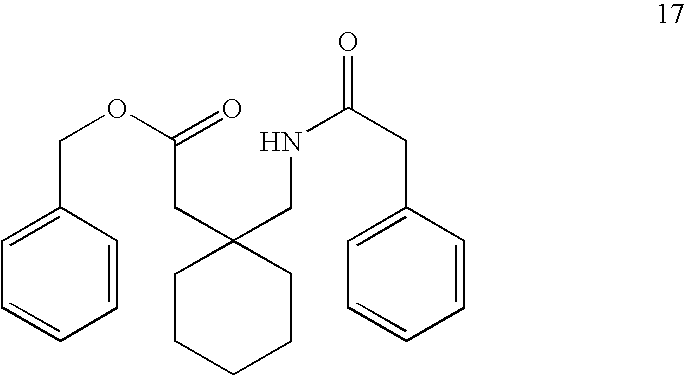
C1CCCCC1(CNC(CC1=CC=CC=C1)=O)CC(OCC1=CC=CC=C1)=O
